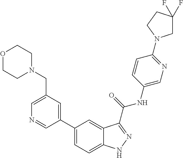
C1(CN2CCOCC2)=CN=CC(C2=CC=C3C(=C2)C(C(NC2=CN=C(N4CC(F)(F)CC4)C=C2)=O)=NN3)=C1
